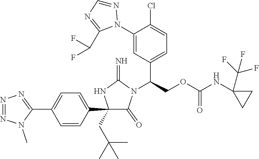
C1(C2=CC=C(C3=NN=NN3C)C=C2)(CC(C)(C)C)C(=O)N(C(COC(NC2(C(F)(F)F)CC2)=O)C2=CC=C(Cl)C(N3N=CN=C3C(F)F)=C2)C(=N)N1
